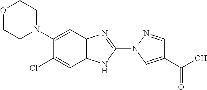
C1(N2CCOCC2)=CC2=C(NC(N3C=C(C(=O)O)C=N3)=N2)C=C1Cl
